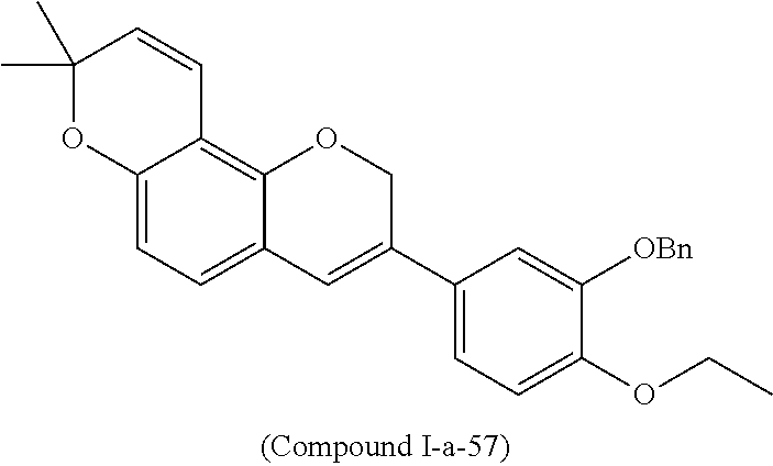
C12=CC=C3C(=C1C=CC(C)(C)O2)OCC(C1=CC=C(OCC)C([OBn])=C1)=C3
